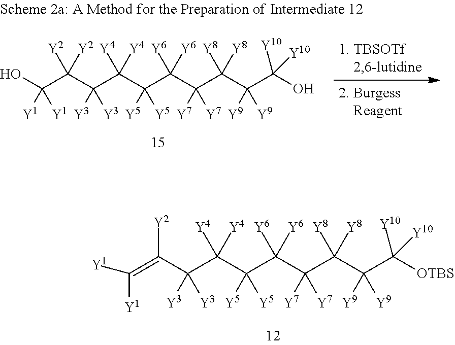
C(C(C(C(C(C(C(C(C([Y9])([Y9])C(O)([Y10])[Y10])([Y8])[Y8])([Y7])[Y7])([Y6])[Y6])([Y5])[Y5])([Y4])[Y4])([Y3])[Y3])([Y2])[Y2])(O)([Y1])[Y1].C(=C(C(C(C(C(C(C(C(C([OTBS])([Y10])[Y10])([Y9])[Y9])([Y8])[Y8])([Y7])[Y7])([Y6])[Y6])([Y5])[Y5])([Y4])[Y4])([Y3])[Y3])[Y2])([Y1])[Y1]
